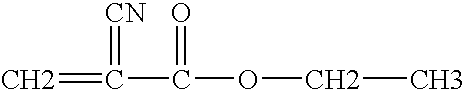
C=C(C(OCC)=O)=[CN]
